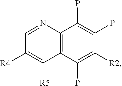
C1=NC2=C(C([R5])=C1[R4])C(P)=C([R2])C(P)=C2P
